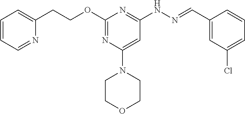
O(C1=NC(N2CCOCC2)=CC(NN=CC2=CC(Cl)=CC=C2)=N1)CCC1=CC=CC=N1
